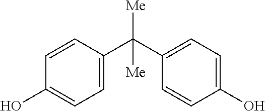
C1=CC(C([Me])(C2=CC=C(O)C=C2)[Me])=CC=C1O
